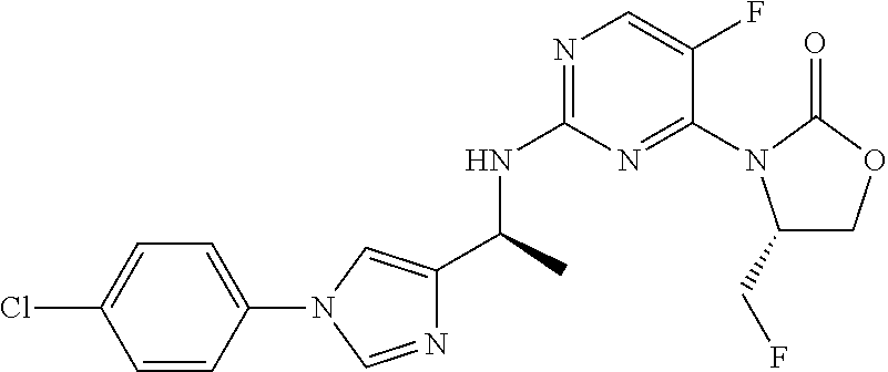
C1=CC(N2C=C(C(NC3=NC=C(F)C(N4C(CF)COC4=O)=N3)C)N=C2)=CC=C1Cl
